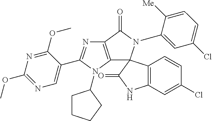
C12=C(C(=O)N(C3=CC(Cl)=CC=C3[Me])C13C1=C(NC3=O)C=C(Cl)C=C1)N=C(C1=CN=C(OC)N=C1OC)N2C1CCCC1
